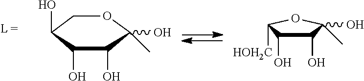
C1C(O)C(O)C(O)C(C)(O)O1.C1(O)C(O)C([HOH2C])OC1(C)O
